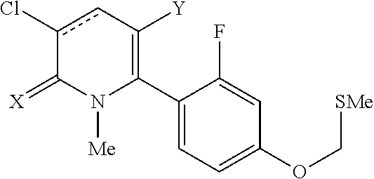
C1(C2=C([Y])cc(Cl)C(=[X])N2[Me])=CC=C(OC[SMe])C=C1F
